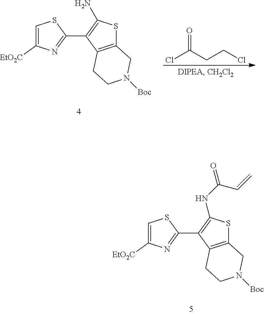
C1=C([EtO2C])N=C(C2=C(NC(=O)C=C)SC3=C2CCN([Boc])C3)S1.C1=C([EtO2C])N=C(C2=C(N)SC3=C2CCN([Boc])C3)S1.ClC(CCCl)=O
